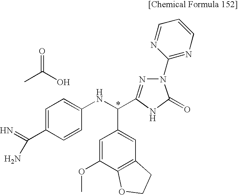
CC(O)=O.C1=C(OC)C2=C(C=C1C(NC1=CC=C(C(=N)N)C=C1)C1=NN(C3=NC=CC=N3)C(=O)N1)CCO2
